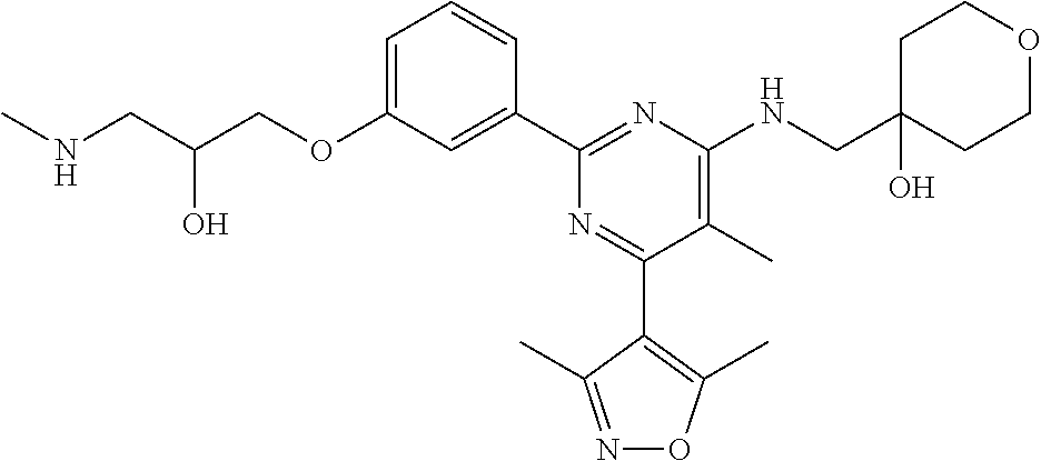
C1=C(OCC(CNC)O)C=C(C2=NC(NCC3(O)CCOCC3)=C(C)C(C3=C(C)ON=C3C)=N2)C=C1
